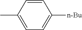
CC1=CC=C([n-Bu])C=C1
